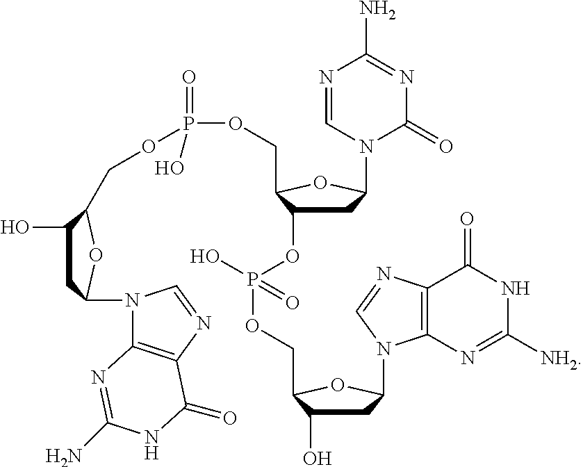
C1C(O)C(COP(=O)(OCC2C(OP(O)(OCC3C(O)CC(N4C5=C(C(=O)NC([NH2])=N5)N=C4)O3)=O)CC(N3C(=O)N=C(N)N=C3)O2)O)OC1N1C2=C(N=C1)C(=O)NC(N)=N2
